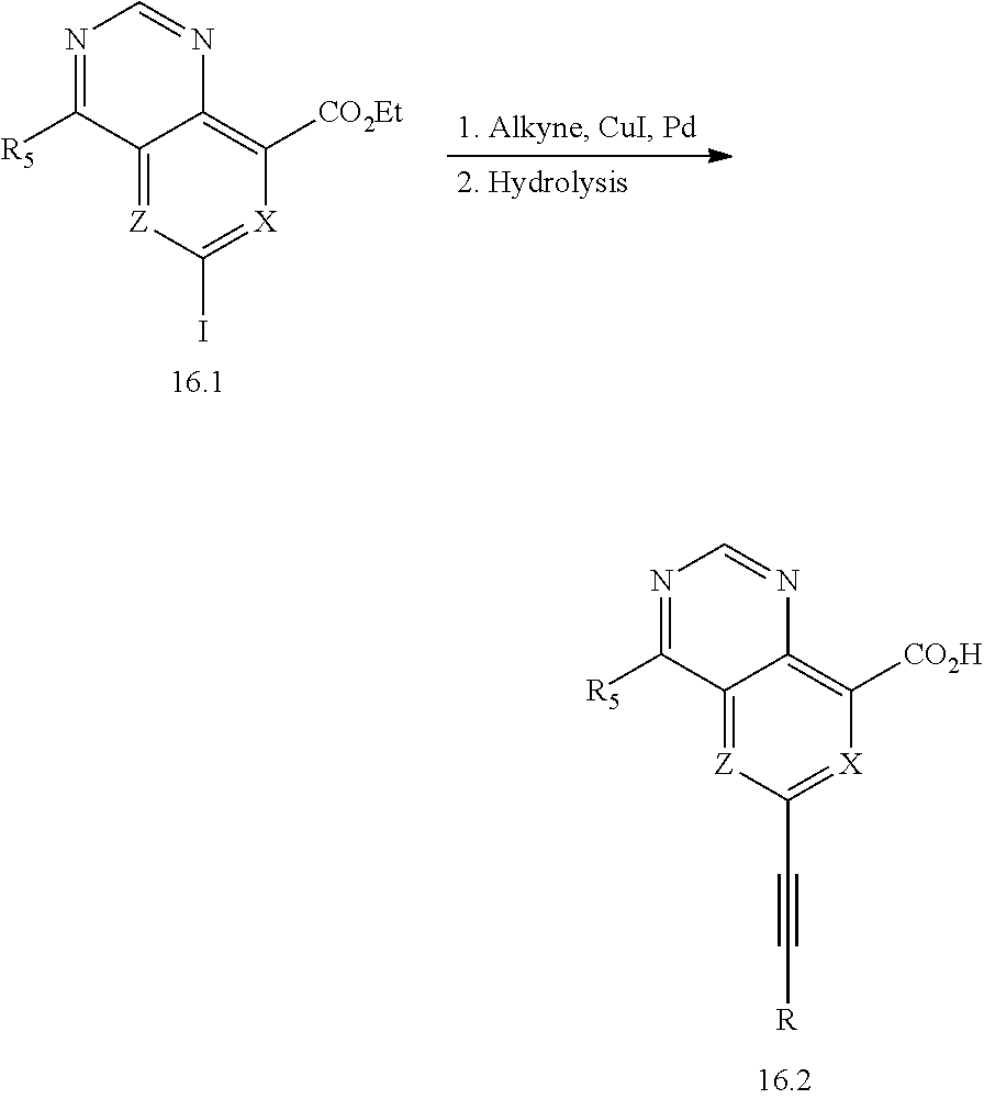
C12=[Z]C(I)=[X]C([CO2Et])=C1N=CN=C2[R5].C12=[Z]C(C#C[R])=[X]C([CO2H])=C1N=CN=C2[R5]
